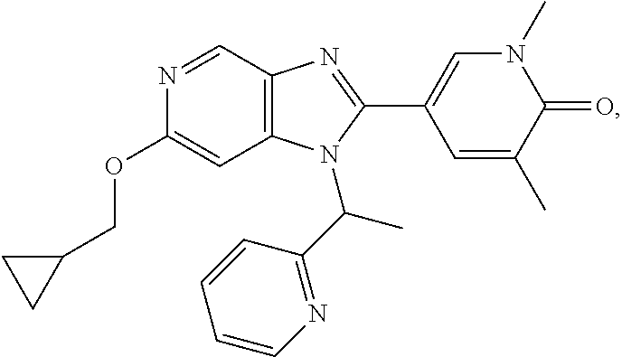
C1(OCC2CC2)=CC2=C(C=N1)N=C(C1=CN(C)C(=O)C(C)=C1)N2C(C1=NC=CC=C1)C
